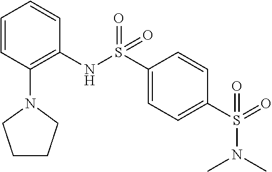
C1=CC(N2CCCC2)=C(NS(C2=CC=C(S(=O)(N(C)C)=O)C=C2)(=O)=O)C=C1
